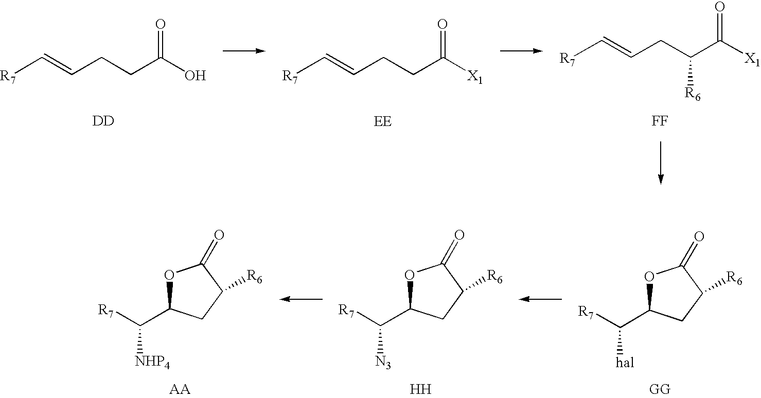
[R7]C=CCCC(O)=O.[DD].[R7]C=CCCC([X1])=O.[EE].[R7]C=CCC(C([X1])=O)[R6].[FF].O1C(C([hal])[R7])CC([R6])C1=O.O1C(C([N3])[R7])CC([R6])C1=O.[H].O1C(C([NHP4])[R7])CC([R6])C1=O.[AA]
